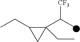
C1(C(C)[CF3])(CC)C(CC)C1
